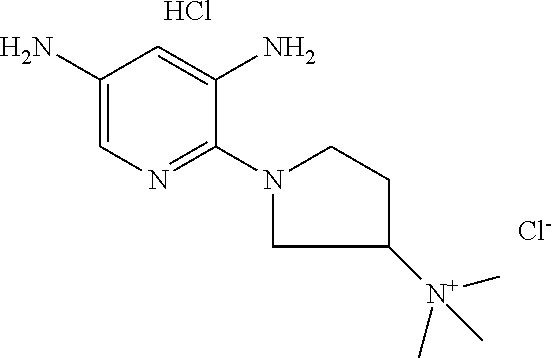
[Cl-].Cl.C1(N)=CN=C(N2CCC([N+](C)(C)C)C2)C(N)=C1
